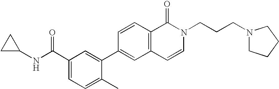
C1=CC2=C(C=C1C1=CC(C(NC3CC3)=O)=CC=C1C)C=CN(CCCN1CCCC1)C2=O
